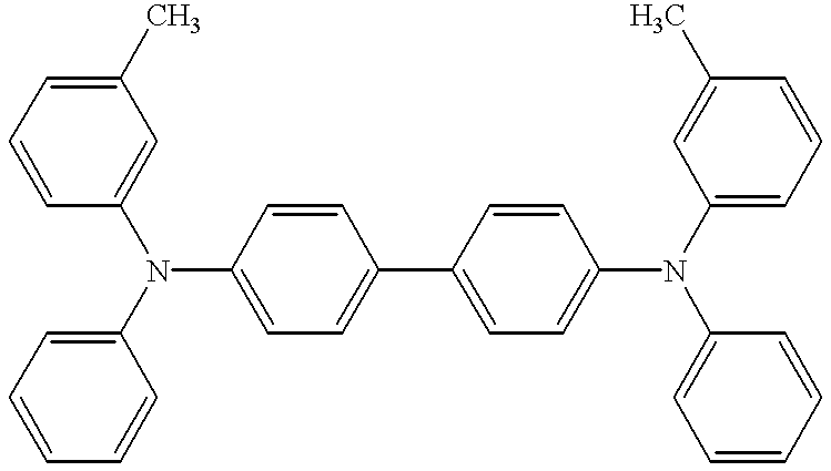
C1=CC(N(C2=CC=CC=C2)C2=CC=C(C3=CC=C(N(C4=CC=CC(C)=C4)C4=CC=CC=C4)C=C3)C=C2)=CC(C)=C1
